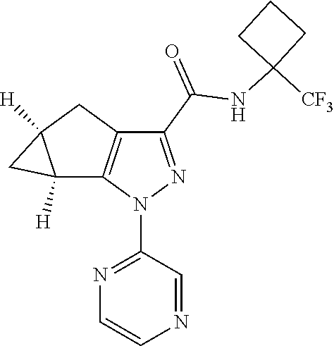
C12([H])C3=C(CC1([H])C2)C(C(=O)NC1([CF3])CCC1)=NN3C1=NC=CN=C1
